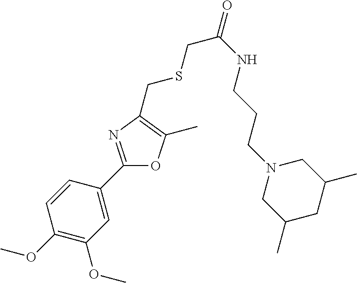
C1=CC(C2=NC(CSCC(=O)NCCCN3CC(C)CC(C)C3)=C(C)O2)=CC(OC)=C1OC
